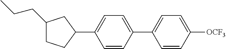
C1(CCC)CCC(C2=CC=C(C3=CC=C([OCF3])C=C3)C=C2)C1
